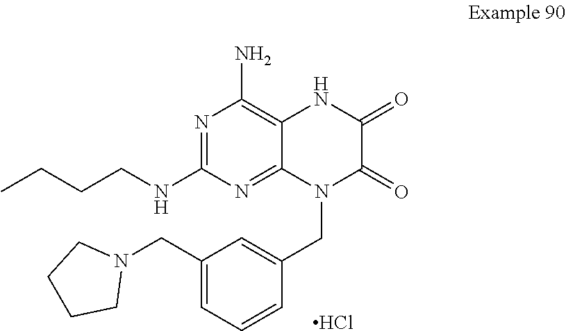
N1=C(NCCCC)N=C2C(=C1N)NC(=O)C(=O)N2CC1=CC(CN2CCCC2)=CC=C1.Cl
